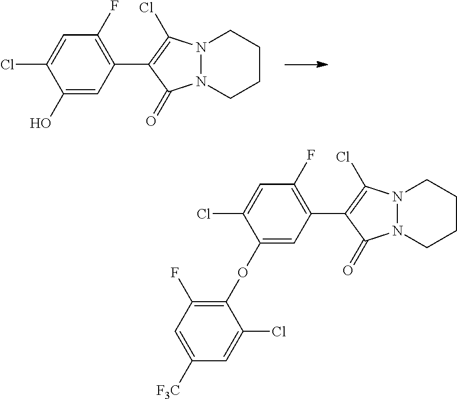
C1(O)=CC(C2=C(Cl)N3N(C2=O)CCCC3)=C(F)C=C1Cl.C1(OC2=C(F)C=C([F3C])C=C2Cl)=CC(C2=C(Cl)N3N(C2=O)CCCC3)=C(F)C=C1Cl
